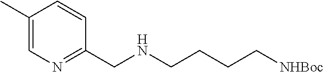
C1(C)=CN=C(CNCCCC[NHBoc])C=C1
